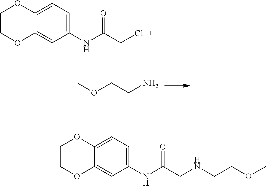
COCCN.C1COC2=CC(NC(CCl)=O)=CC=C2O1.C1COC2=CC(NC(CNCCOC)=O)=CC=C2O1
